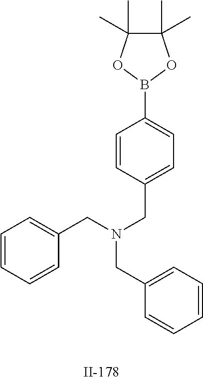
C1=CC(CN(CC2=CC=CC=C2)CC2=CC=CC=C2)=CC=C1B1OC(C)(C)C(C)(C)O1
